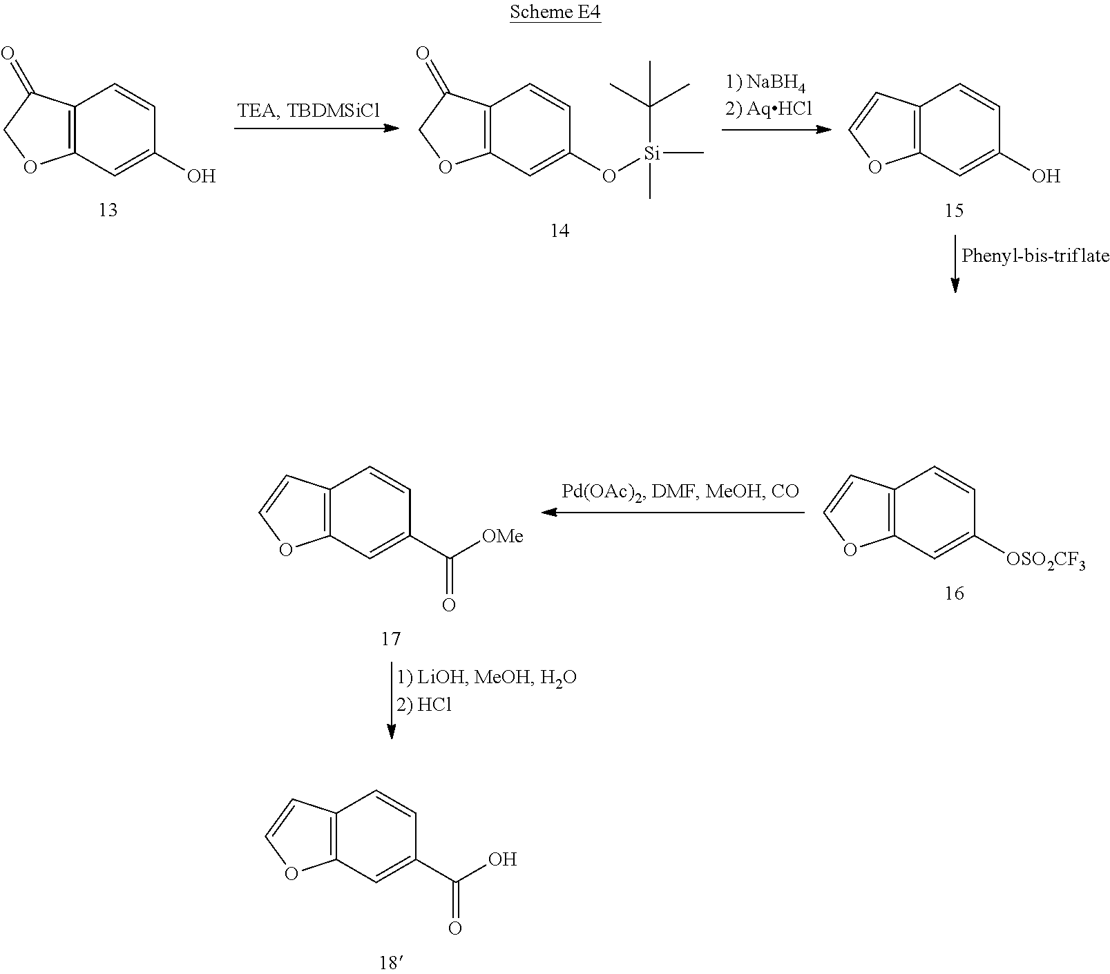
C12=C(C=C(O)C=C1)OCC2=O.C12=C(C=C(O[Si](C)(C)C(C)(C)C)C=C1)OCC2=O.C12=C(C=C(O)C=C1)OC=C2.C12=C(C=C(C(=O)O)C=C1)OC=C2.C12=C(C=C(C(=O)[OMe])C=C1)OC=C2.C12=C(C=C([OSO2CF3])C=C1)OC=C2
